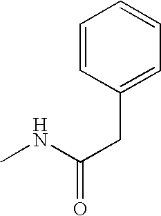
C1=CC(CC(=O)NC)=CC=C1
